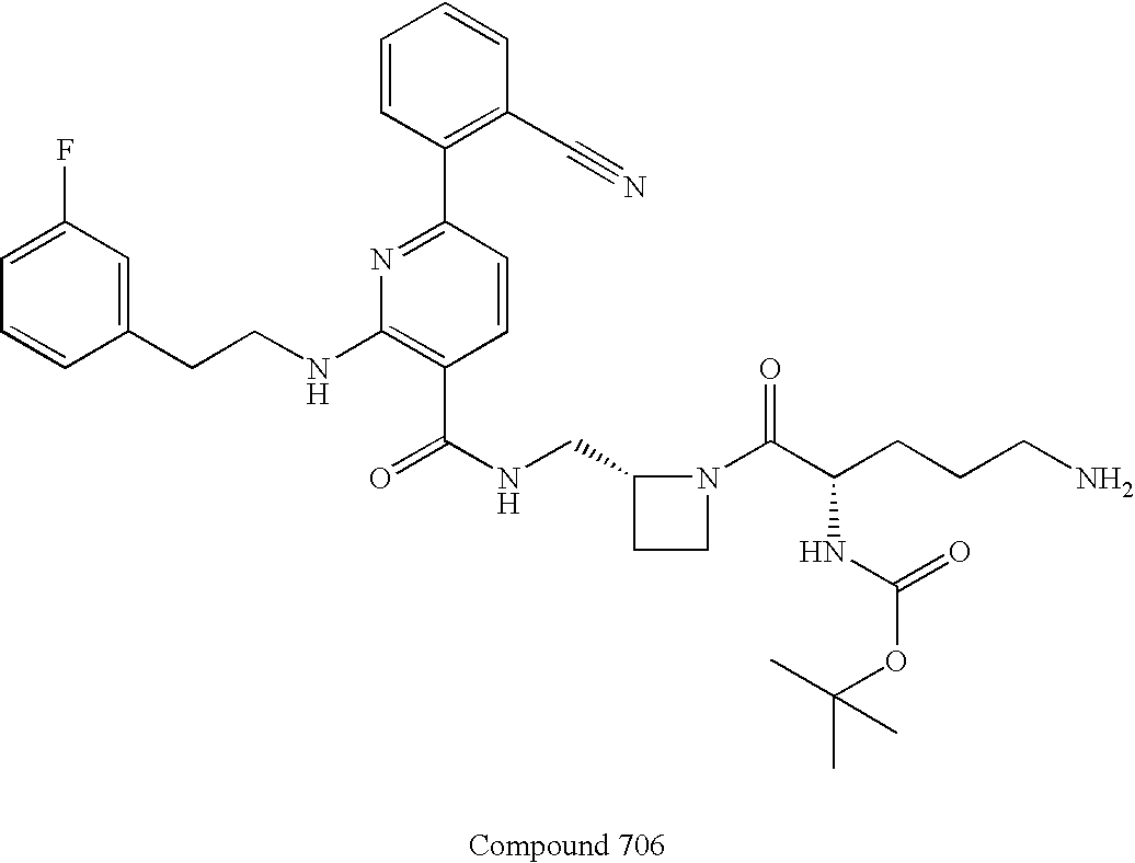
C1=CC(CCNC2=C(C(NCC3CCN3C(C(CCCN)NC(=O)OC(C)(C)C)=O)=O)C=CC(C3=C(C#N)C=CC=C3)=N2)=CC(F)=C1
